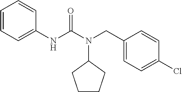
C1=CC=C(NC(N(CC2=CC=C(Cl)C=C2)C2CCCC2)=O)C=C1
